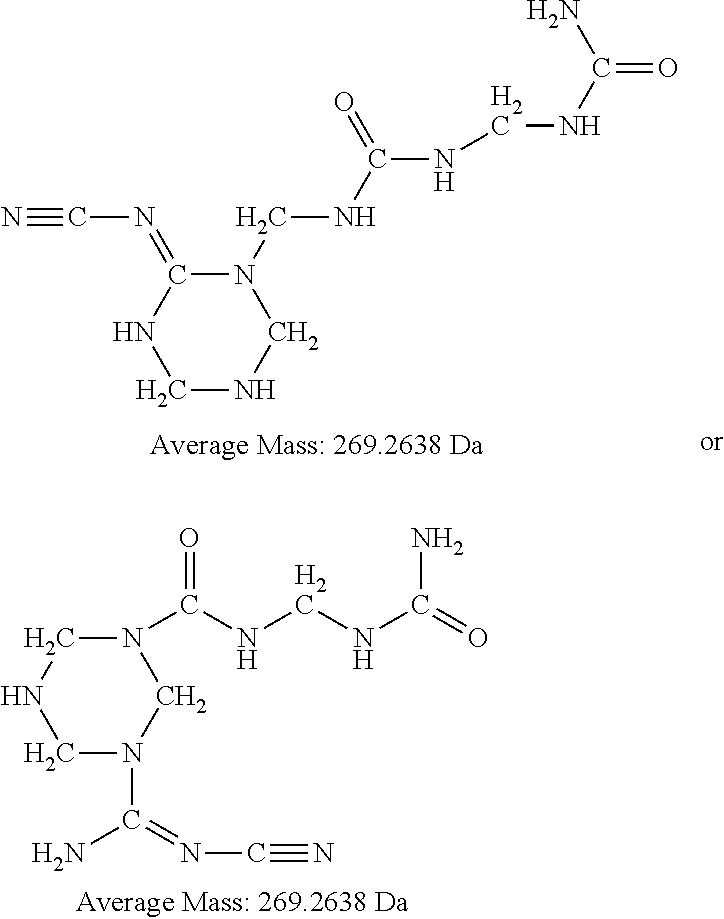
C1NCN(CNC(=O)NCNC(N)=O)C(=NC#N)N1.C(NCNC(=O)N)(N1CN(C(=NC#N)N)CNC1)=O
